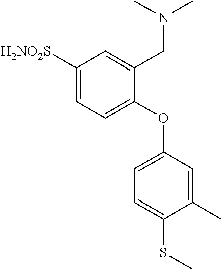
C1([H2NO2S])=CC=C(OC2=CC=C(SC)C(C)=C2)C(CN(C)C)=C1
